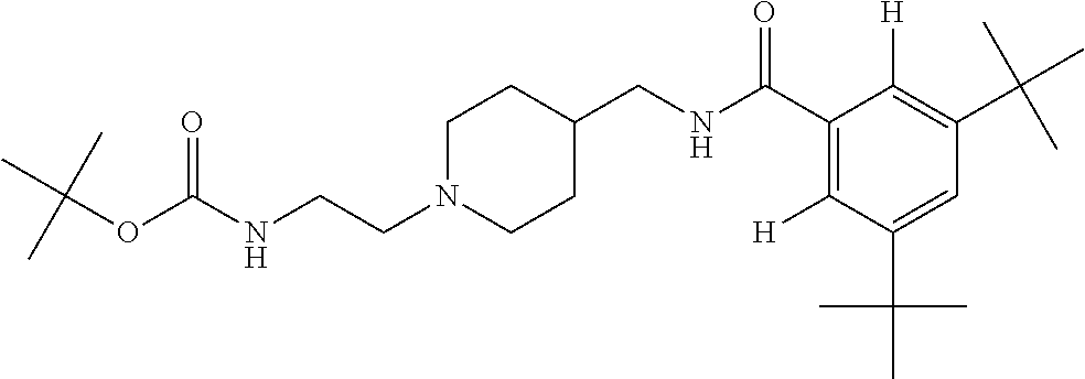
C1N(CCNC(OC(C)(C)C)=O)CCC(CNC(C2=C([H])C(C(C)(C)C)=CC(C(C)(C)C)=C2[H])=O)C1
